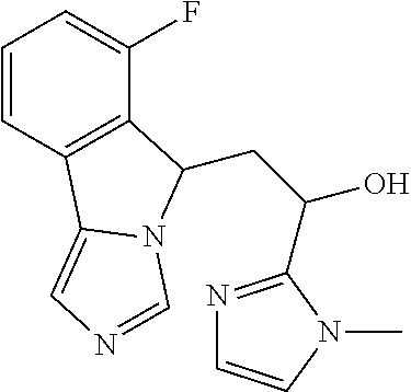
C(C(O)C1=NC=CN1C)C1C2=C(C=CC=C2F)C2=CN=CN21
